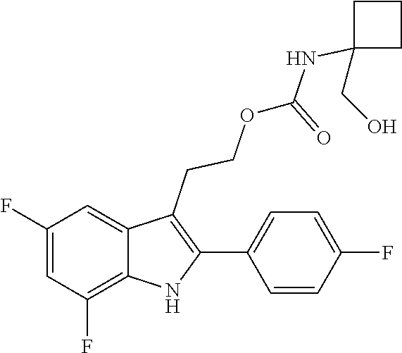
C1(C2=C(CCOC(NC3(CO)CCC3)=O)C3=CC(F)=CC(F)=C3N2)=CC=C(F)C=C1
